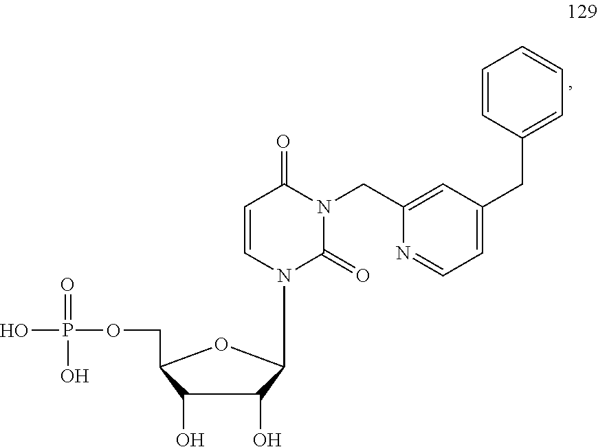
C1=CN(C2C(O)C(O)C(COP(=O)(O)O)O2)C(=O)N(CC2=CC(CC3=CC=CC=C3)=CC=N2)C1=O
